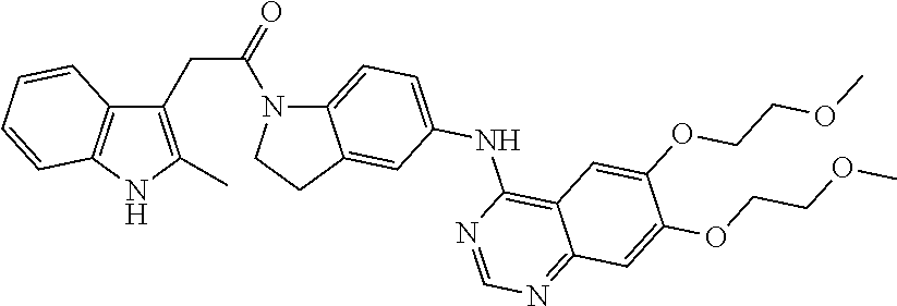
C1(CC(=O)N2C3=CC=C(NC4=C5C(=NC=N4)C=C(OCCOC)C(OCCOC)=C5)C=C3CC2)=C(C)NC2=C1C=CC=C2
